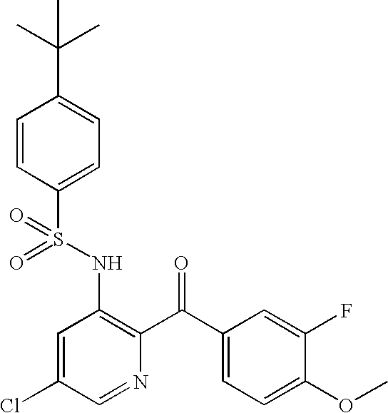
O=S(NC1=C(C(C2=CC=C(OC)C(F)=C2)=O)N=CC(Cl)=C1)(=O)C1=CC=C(C(C)(C)C)C=C1
